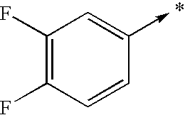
FC1=C(F)C=C(->C)C=C1
